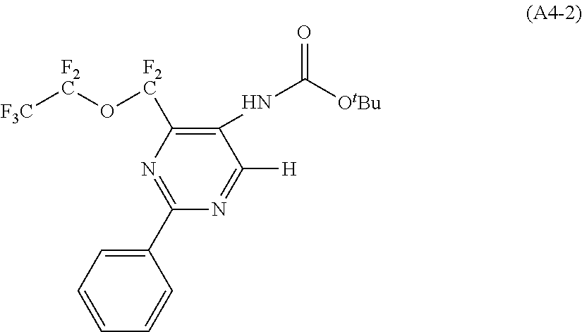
[F3C][F2C]O[F2C]C1=C(NC([OtBu])=O)C([H])=NC(C2=CC=CC=C2)=N1
